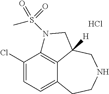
C1(Cl)=CC=C2C3=C1N(S(=O)(C)=O)CC3([H])CNCC2.Cl
